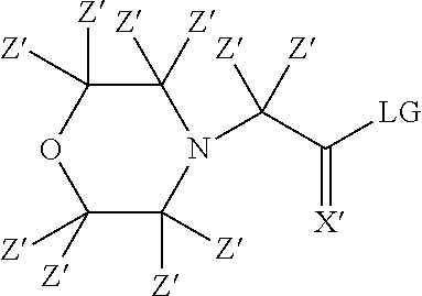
C1([Z])([Z])C([Z])([Z])OC([Z])([Z])C([Z])([Z])N1C(C([LG])=[X])([Z])[Z]
